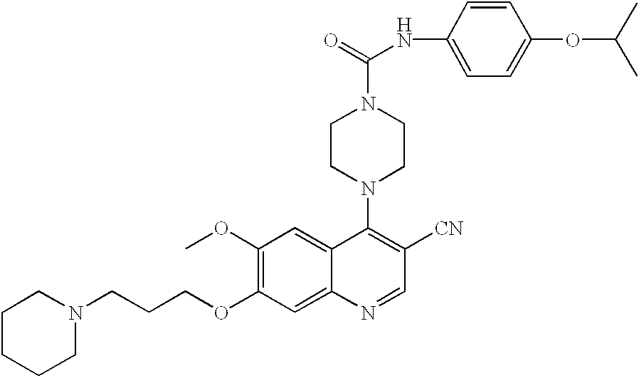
N1(CCCOC2=C(OC)C=C3C(=C2)N=CC([CN])=C3N2CCN(C(NC3=CC=C(OC(C)C)C=C3)=O)CC2)CCCCC1
